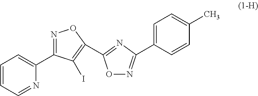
C1=CC=NC(C2=NOC(C3=NC(C4=CC=C(C)C=C4)=NO3)=C2I)=C1
